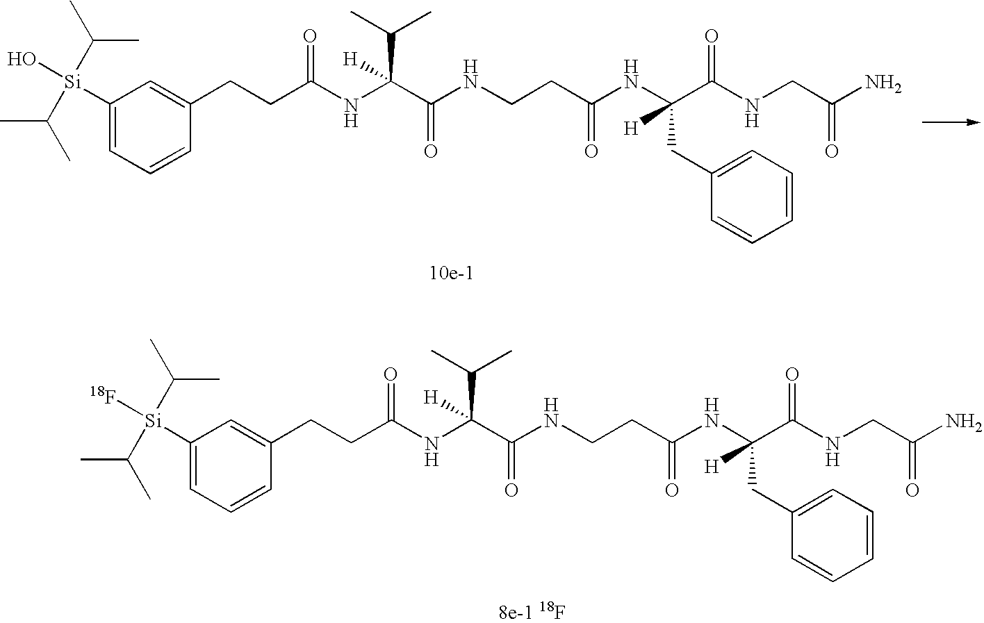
O=C(NC(C(C)C)(C(NCCC(NC(C(NCC(N)=O)=O)(CC1=CC=CC=C1)[H])=O)=O)[H])CCC1=CC([Si](O)(C(C)C)C(C)C)=CC=C1.O=C(NC(C(C)C)(C(NCCC(NC(C(NCC(N)=O)=O)(CC1=CC=CC=C1)[H])=O)=O)[H])CCC1=CC([Si]([18F])(C(C)C)C(C)C)=CC=C1
